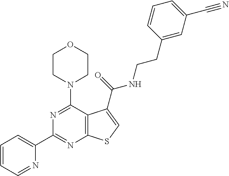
C1(C2=NC3=C(C(N4CCOCC4)=N2)C(C(NCCC2=CC(C#N)=CC=C2)=O)=CS3)=CC=CC=N1
